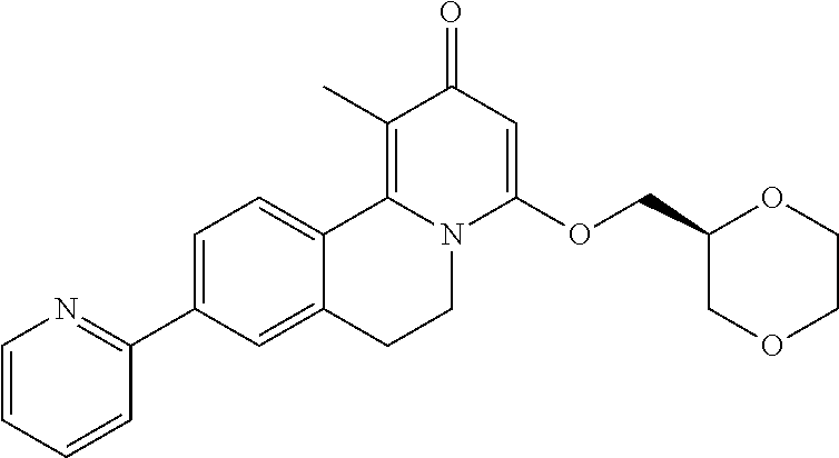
C1=C(C2=NC=CC=C2)C=C2C(=C1)C1=C(C)C(=O)C=C(OCC3COCCO3)N1CC2
